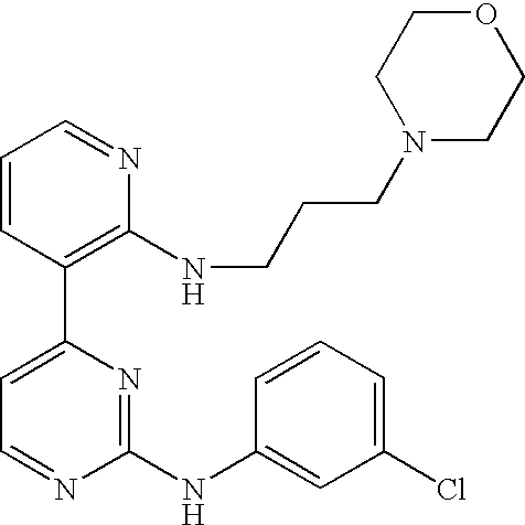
C1=CC(C2=CC=NC(NC3=CC(Cl)=CC=C3)=N2)=C(NCCCN2CCOCC2)N=C1
